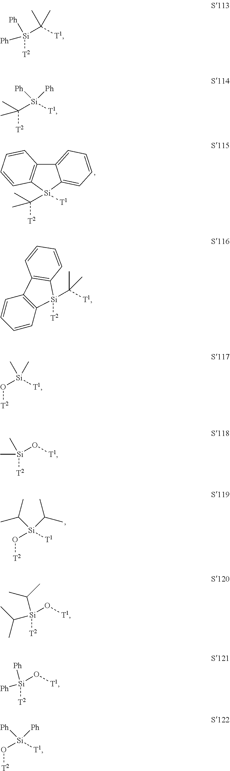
C12=CC=CC=C1[Si](C([T2])(C)C)([T1])C1=C2C=CC=C1.O([Si]([T1])(C(C)C)C(C)C)[T2].[Si](C([T1])(C)C)([Ph])([Ph])[T2].C([Si]([T1])([Ph])[Ph])(C)(C)[T2].C1=CC2=C(C=C1)C1=C([Si]2([T2])C([T1])(C)C)C=CC=C1.O([Si]([T1])(C)C)[T2].[Si](O[T1])([T2])(C)C.[Si](O[T1])([T2])(C(C)C)C(C)C.[Si](O[T1])([T2])([Ph])[Ph].O([Si]([T1])([Ph])[Ph])[T2]
